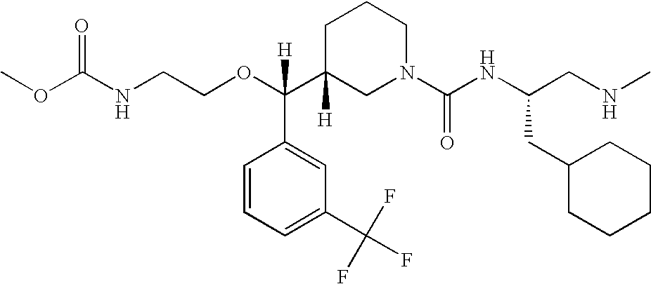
O=C(NCCOC(C1([H])CN(C(NC(CNC)CC2CCCCC2)=O)CCC1)(C1=CC(C(F)(F)F)=CC=C1)[H])OC
